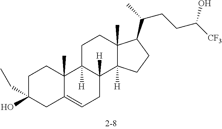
C1C(O)(CC)CC2=CCC3([H])C([H])(C2(C)C1)CCC1(C)C3([H])CCC1C(CCC([CF3])O)C
